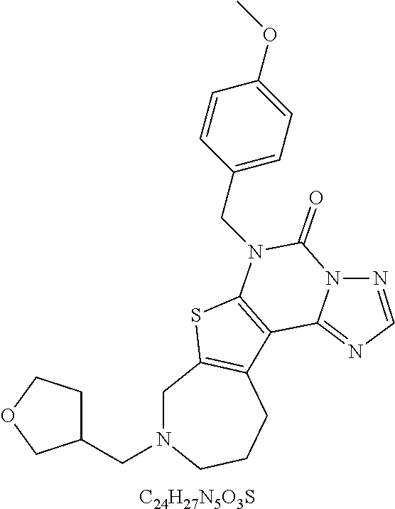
C1N(CC2CCOC2)CCCC2=C1SC1=C2C2=NC=NN2C(=O)N1CC1=CC=C(OC)C=C1.[C24H27N5O3S]
